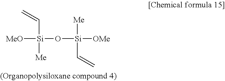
C([Si](O[Si]([Me])([OMe])C=C)([MeO])[Me])=C
